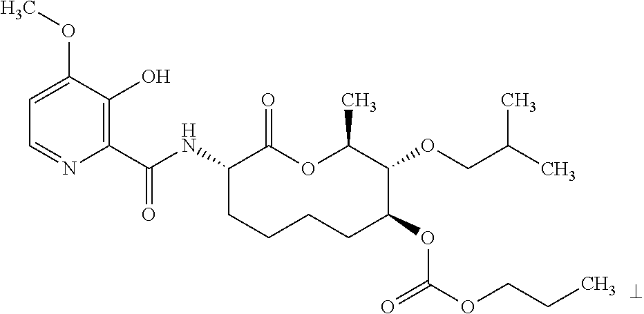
C1(C(NC2CCCCC(OC(OCCC)=O)C(OCC(C)C)C(C)OC2=O)=O)=C(O)C(OC)=CC=N1
